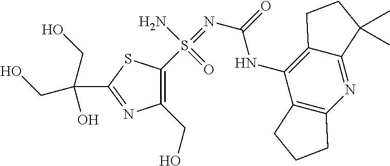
C(C1=NC(CO)=C(S(=NC(=O)NC2=C3C(=NC4=C2CCC4)C(C)(C)CC3)(N)=O)S1)(CO)(CO)O
